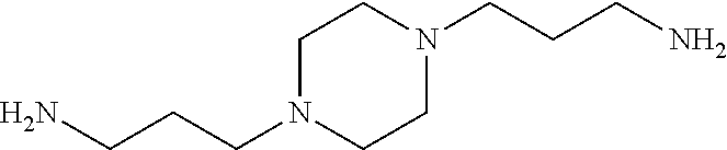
C1N(CCCN)CCN(CCCN)C1
